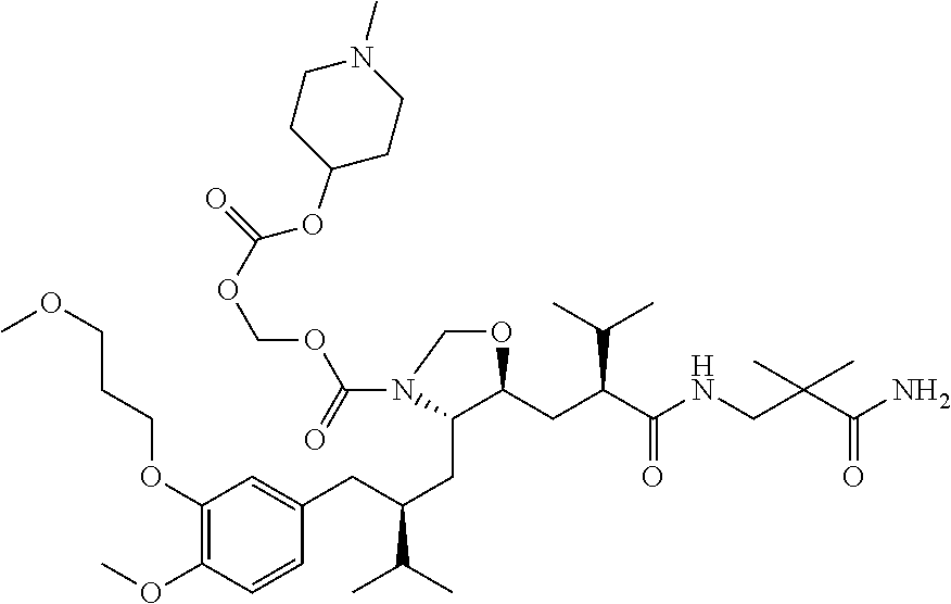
C1(OCCCOC)=C(OC)C=CC(CC(CC2C(CC(C(NCC(C(N)=O)(C)C)=O)C(C)C)OCN2C(OCOC(=O)OC2CCN(C)CC2)=O)C(C)C)=C1
